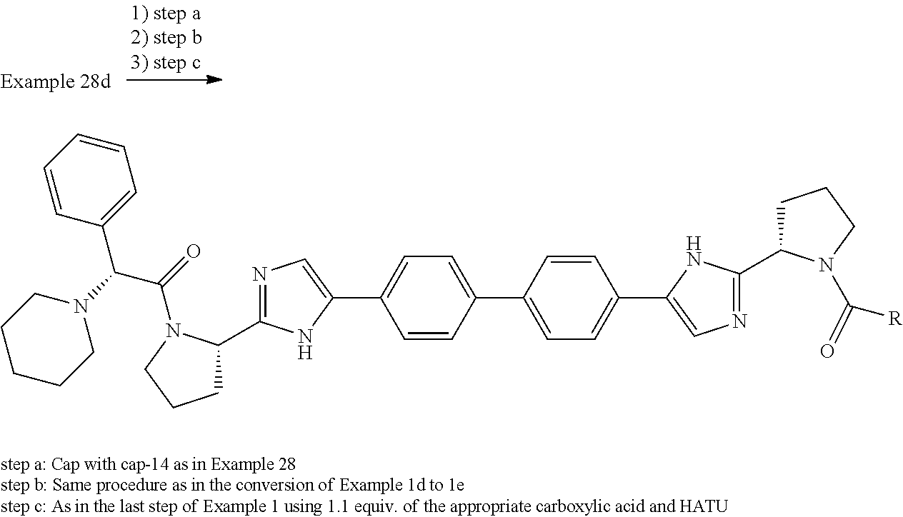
N1=C(C2CCCN2C(C(C2=CC=CC=C2)N2CCCCC2)=O)NC(C2=CC=C(C3=CC=C(C4=CN=C(C5CCCN5C([R])=O)N4)C=C3)C=C2)=C1
